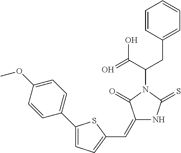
C1=CC(CC(C(=O)O)N2C(=O)C(=CC3=CC=C(C4=CC=C(OC)C=C4)S3)NC2=S)=CC=C1
